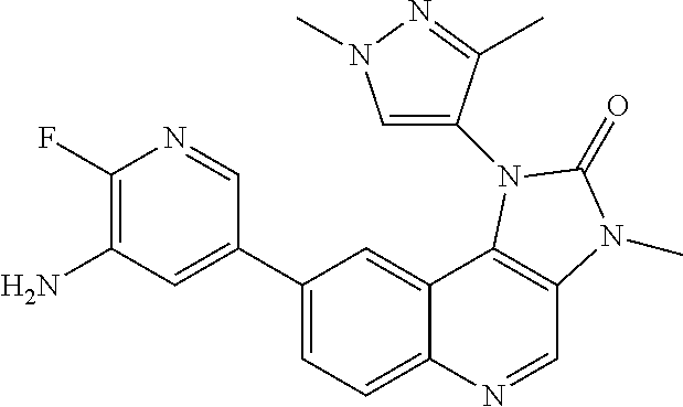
C1(F)=C(N)C=C(C2=CC=C3C(=C2)C2=C(C=N3)N(C)C(=O)N2C2=CN(C)N=C2C)C=N1
